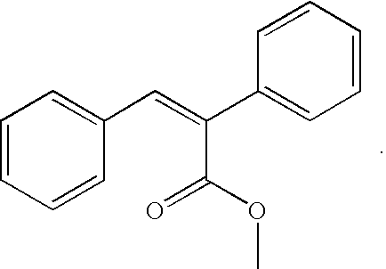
C1=CC=CC(C=C(C2=CC=CC=C2)C(OC)=O)=C1
